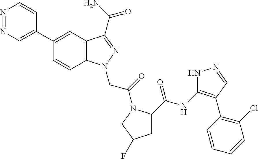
C1(C2=CN=NC=C2)=CC2=C(C=C1)N(CC(=O)N1C(C(=O)NC3=C(C4=C(Cl)C=CC=C4)C=NN3)CC(F)C1)N=C2C(N)=O
